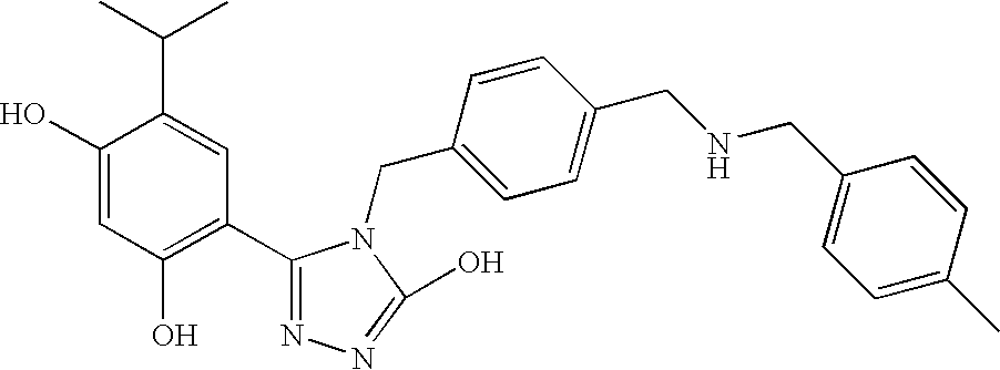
C1(O)=CC(O)=C(C2=NN=C(O)N2CC2=CC=C(CNCC3=CC=C(C)C=C3)C=C2)C=C1C(C)C
